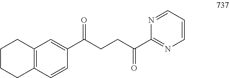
C12=C(C=CC(C(CCC(C3=NC=CC=N3)=O)=O)=C1)CCCC2
